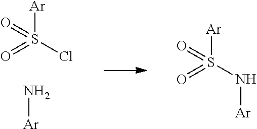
O=S(=O)(Cl)[Ar].N[Ar].O=S(=O)(N[Ar])[Ar]
